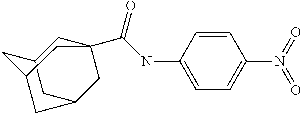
C12CC3CC(C(NC4=CC=C(N(=O)=O)C=C4)=O)(C1)CC(C2)C3
